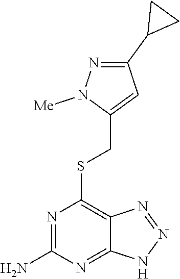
S(C1=C2C(=NC(N)=N1)NN=N2)CC1=CC(C2CC2)=NN1[Me]
